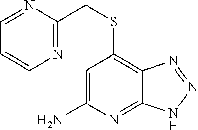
C1=NC(CSC2=C3C(=NC(N)=C2)NN=N3)=NC=C1
